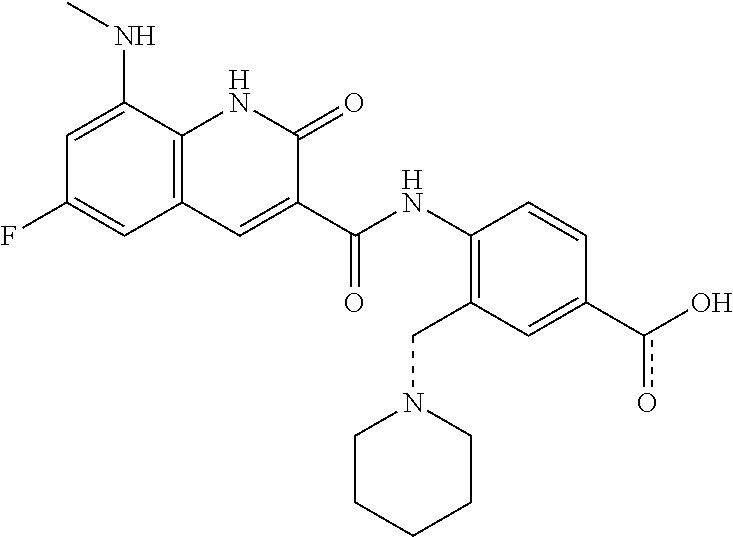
C(=O)(C1=CC2=C(NC1=O)C(NC)=CC(F)=C2)NC1=C(CN2CCCCC2)C=C(c(O)o)C=C1
